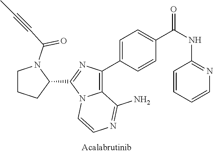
C12=C(C3=CC=C(C(NC4=NC=CC=C4)=O)C=C3)N=C(C3N(C(C#CC)=O)CCC3)N1C=CN=C2N
